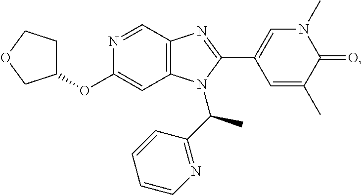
C1(OC2CCOC2)=CC2=C(C=N1)N=C(C1=CN(C)C(=O)C(C)=C1)N2C(C1=NC=CC=C1)C
